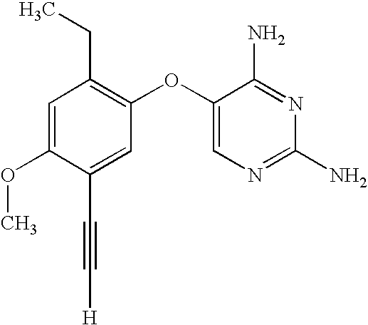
C1=C(OC)C(C#C[H])=CC(OC2=CN=C(N)N=C2N)=C1CC
